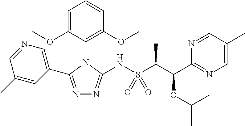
N1=C(C2=CN=CC(C)=C2)N(C2=C(OC)C=CC=C2OC)C(NS(C(C(C2=NC=C(C)C=N2)OC(C)C)C)(=O)=O)=N1
